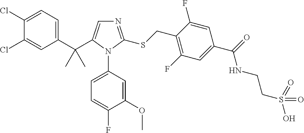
C1(C(C2=CN=C(SCC3=C(F)C=C(C(NCCS(O)(=O)=O)=O)C=C3F)N2C2=CC=C(F)C(OC)=C2)(C)C)=CC=C(Cl)C(Cl)=C1
